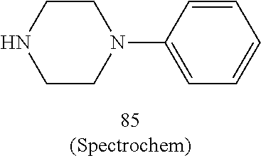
C1N(C2=CC=CC=C2)CCNC1
